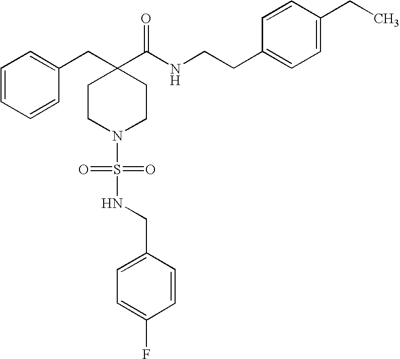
C1=CC=CC(CC2(C(NCCC3=CC=C(CC)C=C3)=O)CCN(S(NCC3=CC=C(F)C=C3)(=O)=O)CC2)=C1
